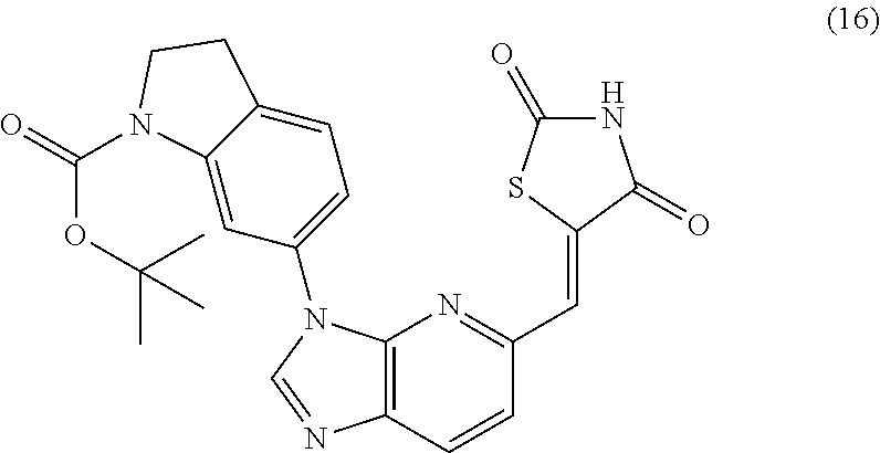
C12=C(N=C(C=C3C(=O)NC(=O)S3)C=C1)N(C1=CC=C3C(=C1)N(C(=O)OC(C)(C)C)CC3)C=N2
